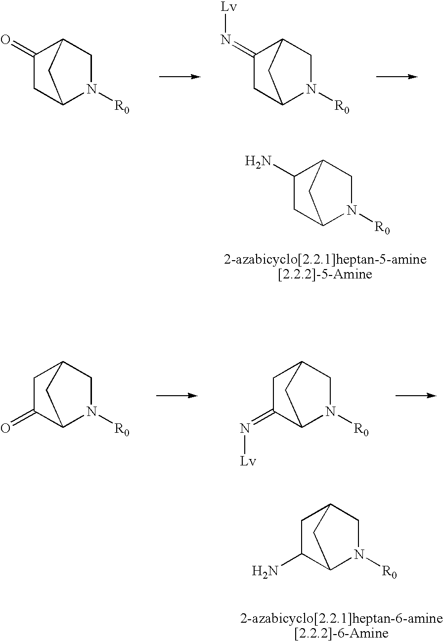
C1(=O)CC2N([R0])CC1C2.C1(=N[Lv])CC2N([R0])CC1C2.C1(N)CC2N([R0])CC1C2.C1C(=O)C2N([R0])CC1C2.C1C(=N[Lv])C2N([R0])CC1C2.C1C(N)C2N([R0])CC1C2
